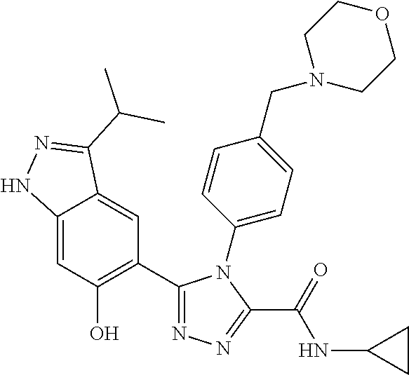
C12=CC(O)=C(C3=NN=C(C(=O)NC4CC4)N3C3=CC=C(CN4CCOCC4)C=C3)C=C1C(C(C)C)=NN2
